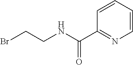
BrCCNC(C1=NC=CC=C1)=O
